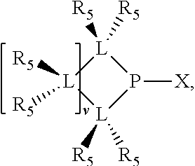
[L]1([R5])([R5])[L]([R5])([R5])[L]([R5])([R5])P1[X]
